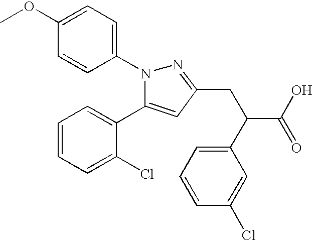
C1(C2=CC=CC=C2Cl)=CC(CC(C2=CC=CC(Cl)=C2)C(O)=O)=NN1C1=CC=C(OC)C=C1
